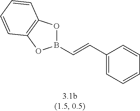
C1(C=CB2OC3=C(O2)C=CC=C3)=CC=CC=C1
